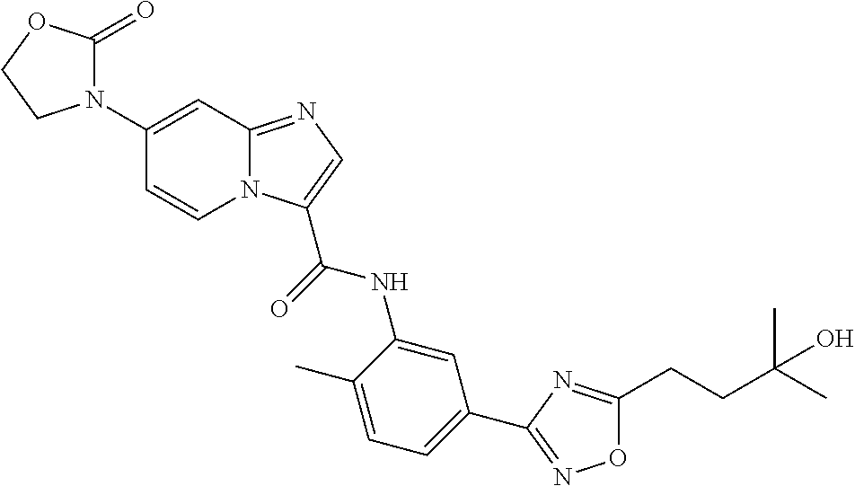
N12C(=NC=C1C(=O)NC1=CC(C3=NOC(CCC(C)(C)O)=N3)=CC=C1C)C=C(N1C(=O)OCC1)C=C2
